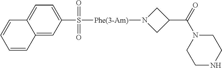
C12=CC=C(S(=O)(=O)[Phe(3-Am)]N3CC(C(=O)N4CCNCC4)C3)C=C1C=CC=C2
